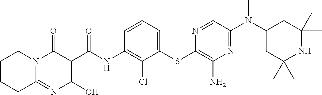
C12=NC(O)=C(C(NC3=C(Cl)C(SC4=C(N)N=C(N(C)C5CC(C)(C)NC(C)(C)C5)C=N4)=CC=C3)=O)C(=O)N1CCCC2
